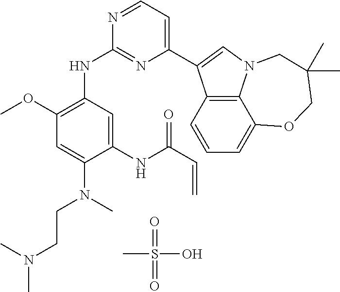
C1(OC)=C(NC2=NC(C3=CN4C5=C3C=CC=C5OCC(C)(C)C4)=CC=N2)C=C(NC(C=C)=O)C(N(C)CCN(C)C)=C1.CS(=O)(=O)O
